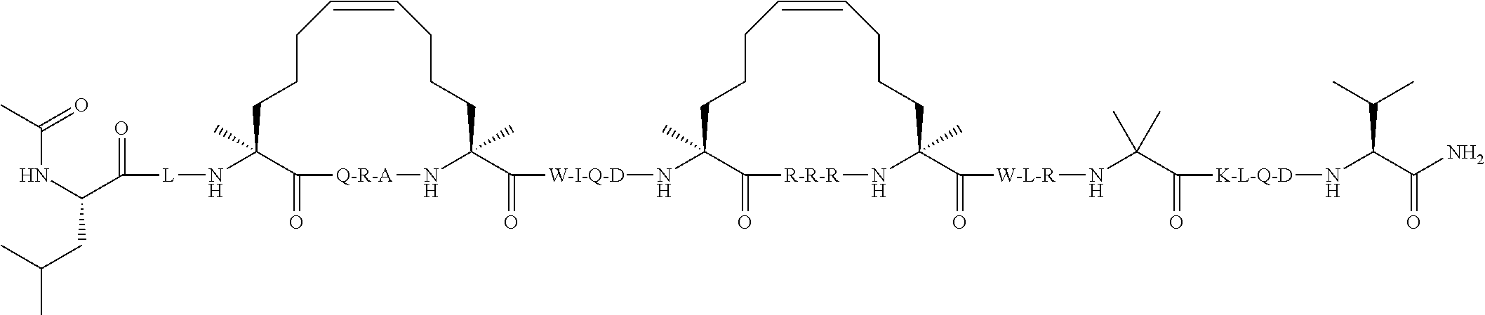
C1CCC=CCCCC(C(=O)[W-I-Q-D]NC2(C)CCCC=CCCCC(C(=O)[W-L-R]NC(C)(C(=O)[K-L-Q-D]NC(C(=O)N)C(C)C)C)(C)N[R-R-R]C2=O)(C)N[Q-R-A]C(=O)C1(C)N[L]C(C(NC(=O)C)CC(C)C)=O
